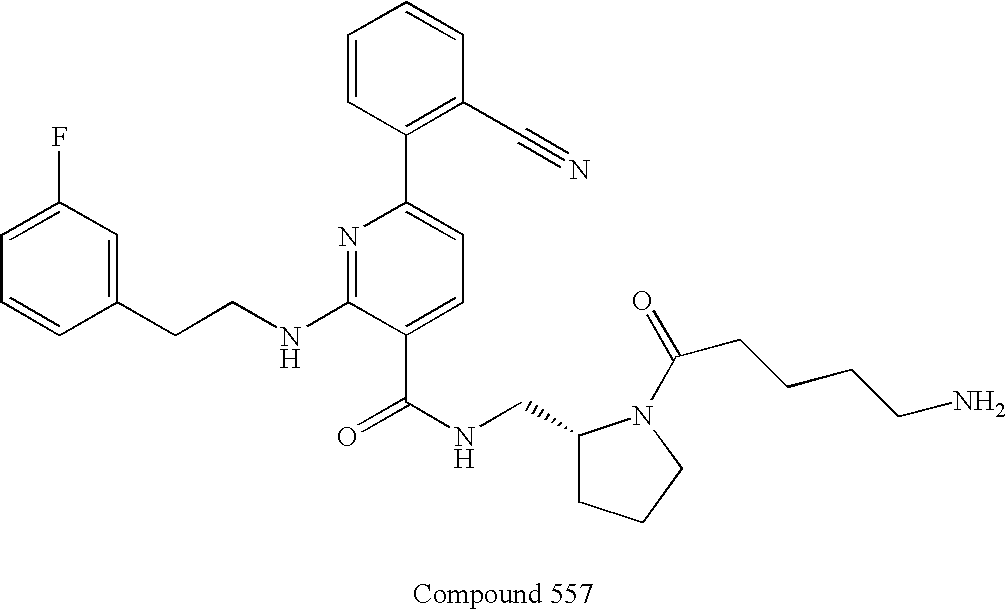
C1=CC(CCNC2=NC(C3=C(C#N)C=CC=C3)=CC=C2C(NCC2CCCN2C(=O)CCCCN)=O)=CC(F)=C1
